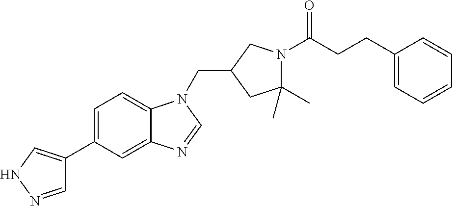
C1(CN2C3=CC=C(C4=CNN=C4)C=C3N=C2)CC(C)(C)N(C(CCC2=CC=CC=C2)=O)C1
